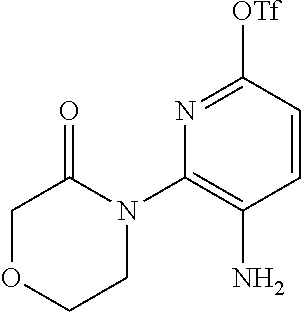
C1=CC([OTf])=NC(N2C(=O)COCC2)=C1N
